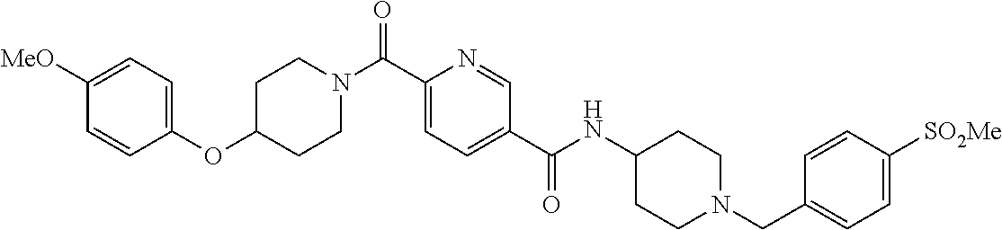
C1=CC(OC2CCN(C(C3=CC=C(C(NC4CCN(CC5=CC=C([SO2Me])C=C5)CC4)=O)C=N3)=O)CC2)=CC=C1[MeO]
